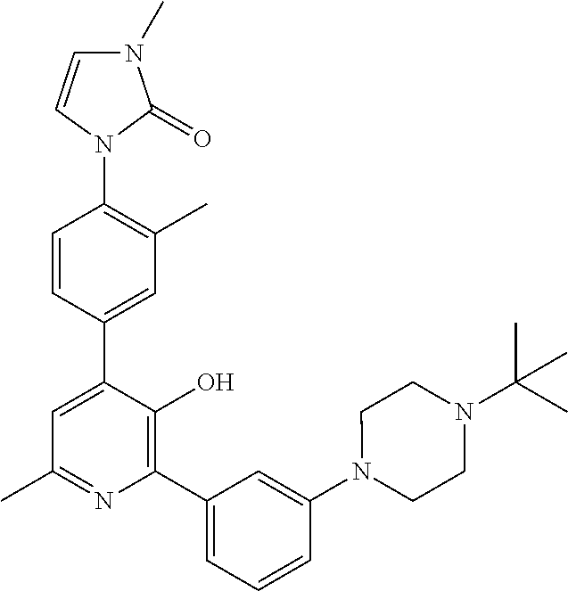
N1(C2=C(C)C=C(C3=CC(C)=NC(C4=CC=CC(N5CCN(C(C)(C)C)CC5)=C4)=C3O)C=C2)C(=O)N(C)C=C1
